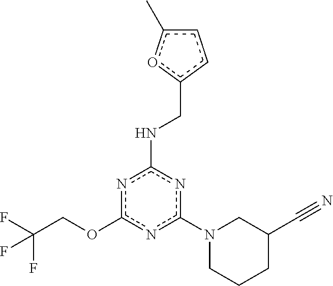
c1(N2CCCC(C#N)C2)nc(NCc2ccc(C)o2)nc(OCC(F)(F)F)n1
